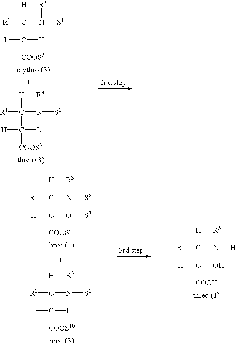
[R1]C(N([S6])[R3])([H])C([H])(O[S5])[COOS4].[R1]C(N([S1])[R3])([H])C([H])([L])[COOS10].[R1]C(N([H])[R3])([H])C([H])(O)[COOH].[R1]C(N([S1])[R3])([H])C([H])([L])[COOS3].[R1]C(N([S1])[R3])([H])C([L])([H])[COOS3]
